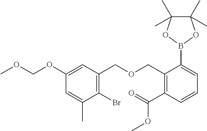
C1(OCOC)=CC(COCC2=C(C(=O)OC)C=CC=C2B2OC(C)(C)C(C)(C)O2)=C(Br)C(C)=C1
